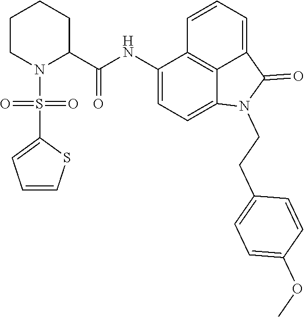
C1(NC(C2CCCCN2S(=O)(C2=CC=CS2)=O)=O)=CC=C2C3=C1C=CC=C3C(=O)N2CCC1=CC=C(OC)C=C1
